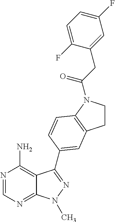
N1=CN=C2C(=C1N)C(C1=CC3=C(N(C(CC4=CC(F)=CC=C4F)=O)CC3)C=C1)=NN2C
